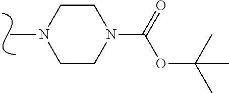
C1CN(C(=O)OC(C)(C)C)CCN1C
